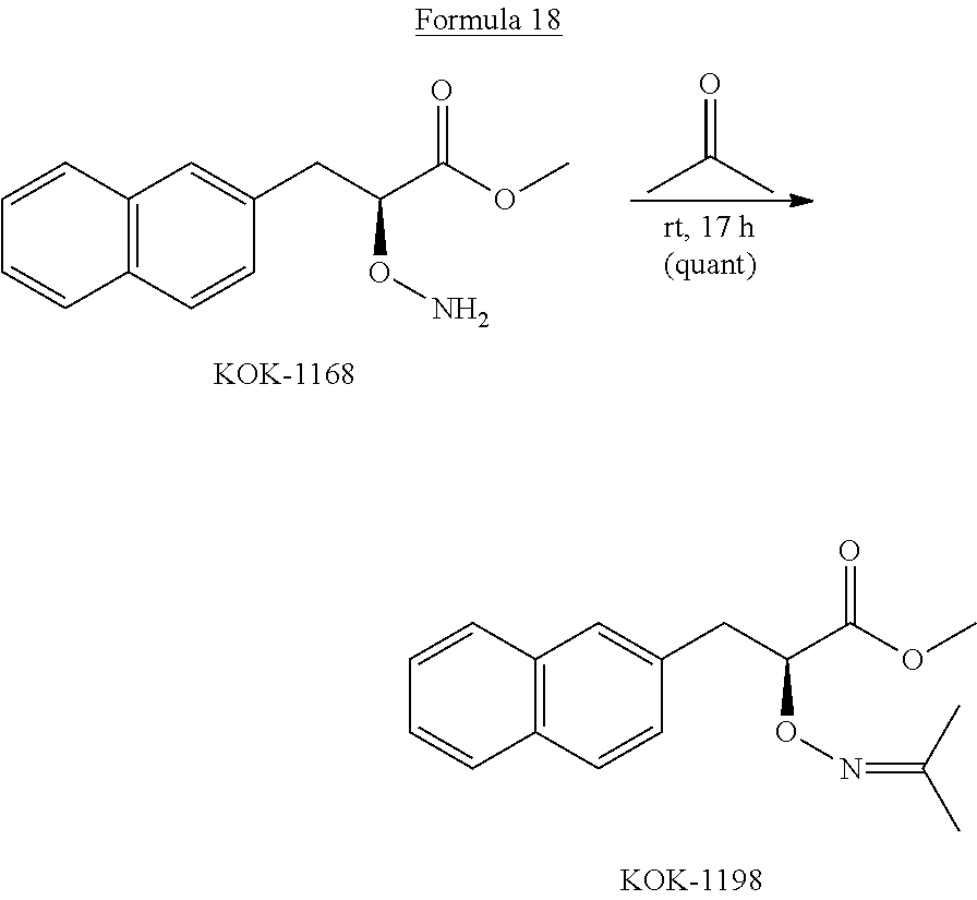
C12=C(C=CC(CC(C(OC)=O)ON=C(C)C)=C1)C=CC=C2.C12=C(C=CC(CC(C(OC)=O)ON)=C1)C=CC=C2.CC(C)=O
